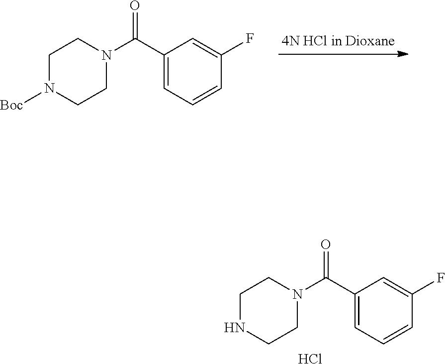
C1CN([Boc])CCN1C(C1=CC=CC(F)=C1)=O.Cl.C1CNCCN1C(C1=CC=CC(F)=C1)=O
